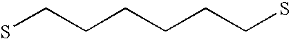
SCCCCCCS
